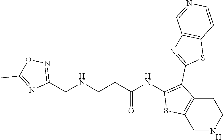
C1(NC(CCNCC2=NOC(C)=N2)=O)=C(C2=NC3=C(S2)C=CN=C3)C2=C(S1)CNCC2.[H]
